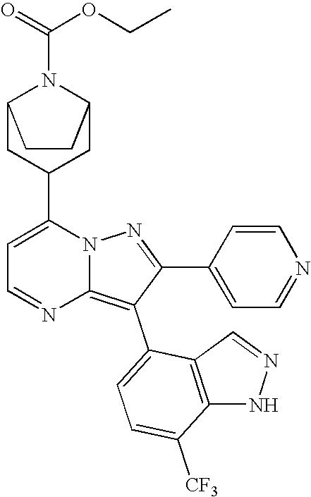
C12CC(C3=CC=NC4=C(C5=CC=C([CF3])C6=C5C=NN6)C(C5=CC=NC=C5)=NN34)CC(N1C(OCC)=O)CC2
